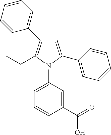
C1=CC=CC(C2=C(CC)N(C3=CC=CC(C(=O)O)=C3)C(C3=CC=CC=C3)=C2)=C1
